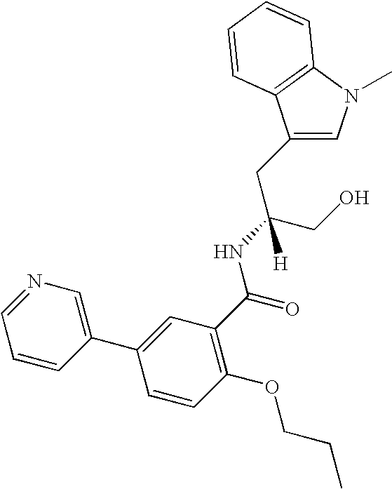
C1(CC(CO)(NC(=O)C2=C(OCCC)C=CC(C3=CN=CC=C3)=C2)[H])=CN(C)C2=C1C=CC=C2
